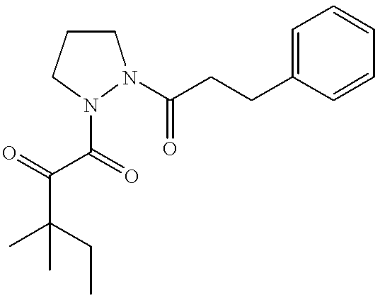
CC(CC)(C)C(=O)C(=O)N1CCCN1C(CCC1=CC=CC=C1)=O
